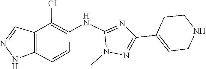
C1(Cl)=C(NC2=NC(C3=CCNCC3)=NN2C)C=CC2=C1C=NN2
